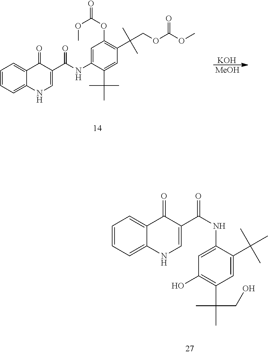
C1(NC(C2=CNC3=CC=CC=C3C2=O)=O)=CC(OC(=O)OC)=C(C(COC(OC)=O)(C)C)C=C1C(C)(C)C.[KOH].[MeOH].C1(O)=C(C(C)(CO)C)C=C(C(C)(C)C)C(NC(=O)C2=CNC3=CC=CC=C3C2=O)=C1
